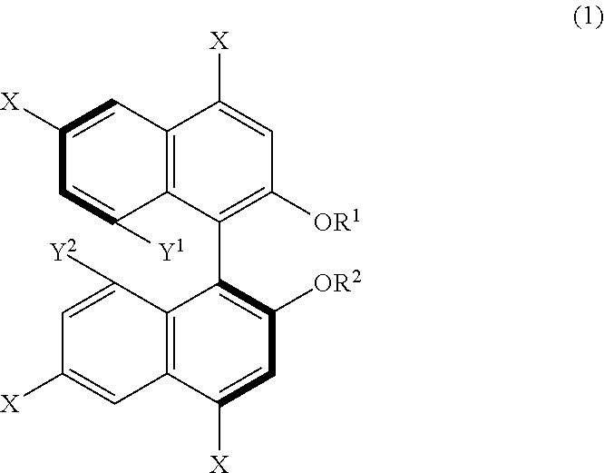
C12=C(C(C3=C([OR2])C=C([X])C4=C3C([Y2])=CC([X])=C4)=C([OR1])C=C1[X])C([Y1])=CC([X])=C2
